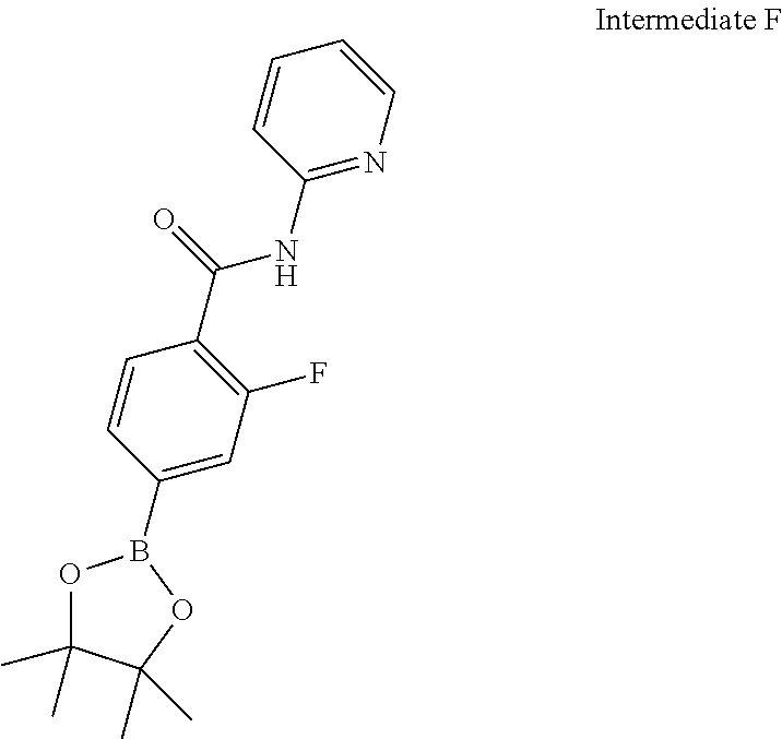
C1=CC(C(NC2=NC=CC=C2)=O)=C(F)C=C1B1OC(C)(C)C(C)(C)O1
